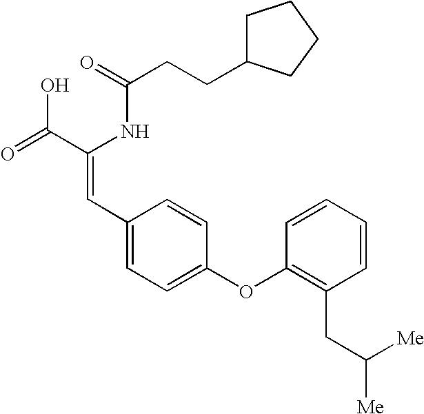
C(=O)(NC(C(=O)O)=CC1=CC=C(OC2=C(CC([Me])[Me])C=CC=C2)C=C1)CCC1CCCC1
